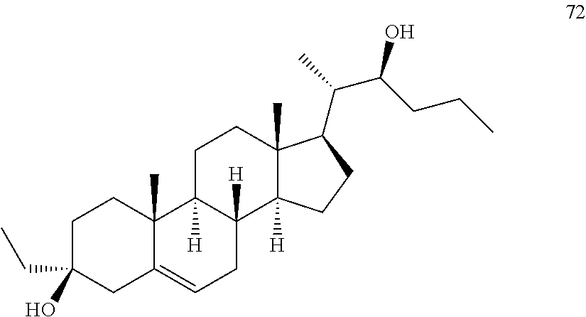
C1C(CC)(O)CC2=CCC3([H])C([H])(C2(C)C1)CCC1(C)C3([H])CCC1C(C)C(CCC)O
